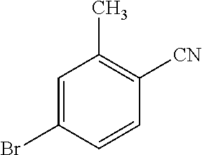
C1=C(Br)C=CC([CN])=C1C
